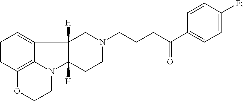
C1=CC2=C3C(=C1)C1([H])C([H])(N3CCO2)CCN(CCCC(C2=CC=C(F)C=C2)=O)C1
